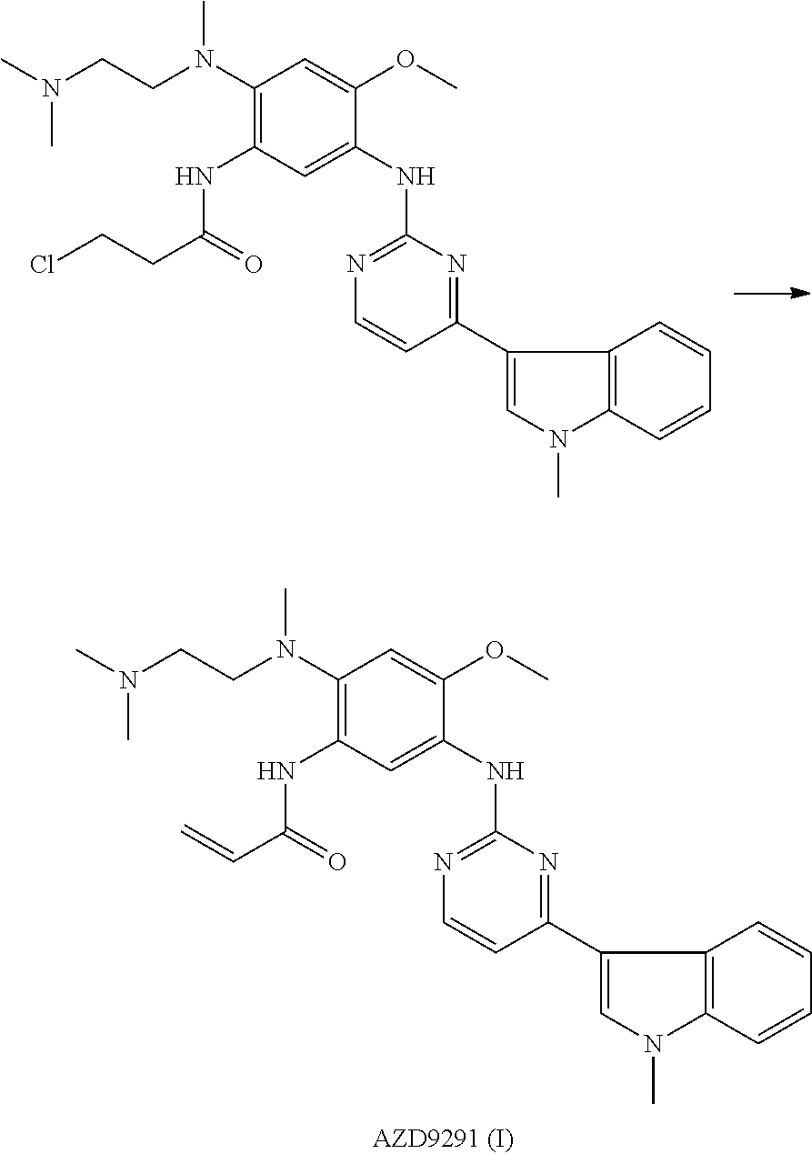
C1(N(CCN(C)C)C)=C(NC(=O)CCCl)C=C(NC2=NC=CC(C3=CN(C)C4=C3C=CC=C4)=N2)C(OC)=C1.C1(N(CCN(C)C)C)=C(NC(C=C)=O)C=C(NC2=NC=CC(C3=CN(C)C4=C3C=CC=C4)=N2)C(OC)=C1
